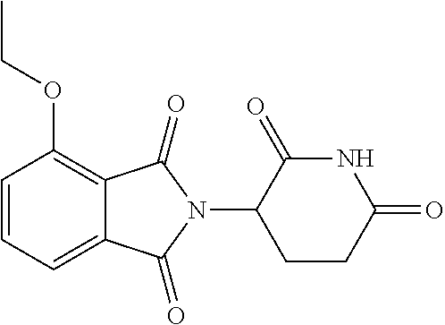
O(C1=C2C(=CC=C1)C(=O)N(C1CCC(=O)NC1=O)C2=O)CC
